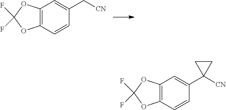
C12=C(C=CC(C[CN])=C1)OC(F)(F)O2.C12=C(C=CC(C3([CN])CC3)=C1)OC(F)(F)O2
